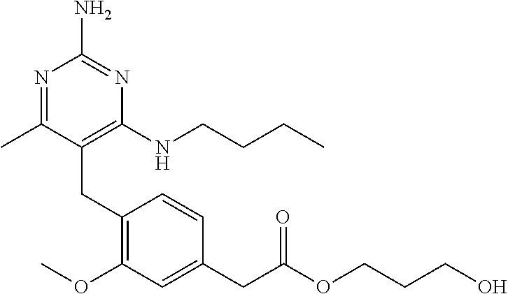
C(C1=C(NCCCC)N=C(N)N=C1C)C1=C(OC)C=C(CC(=O)OCCCO)C=C1
